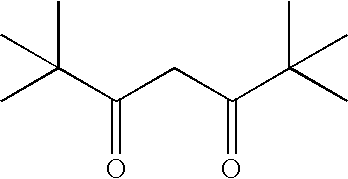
C(C(CC(C(C)(C)C)=O)=O)(C)(C)C
